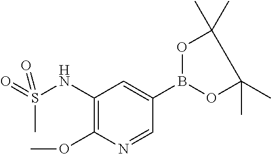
C1(NS(=O)(C)=O)=C(OC)N=CC(B2OC(C)(C)C(C)(C)O2)=C1
